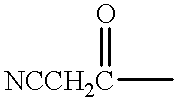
[NCCH2C](C)=O
